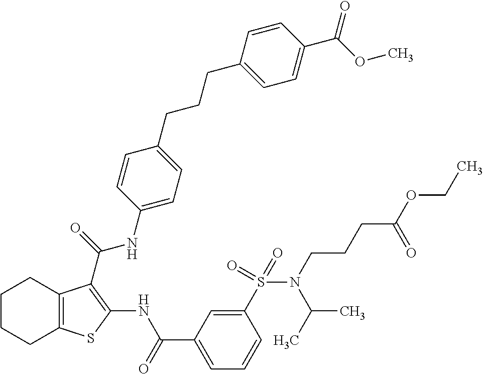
C1(S(N(CCCC(OCC)=O)C(C)C)(=O)=O)=CC(C(=O)NC2=C(C(=O)NC3=CC=C(CCCC4=CC=C(C(OC)=O)C=C4)C=C3)C3=C(S2)CCCC3)=CC=C1
